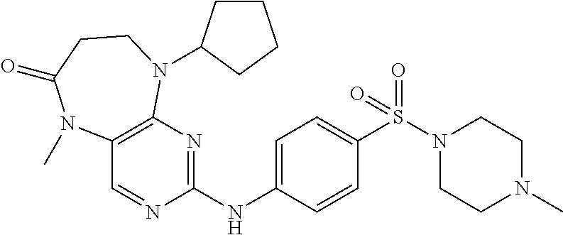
C1(S(=O)(=O)N2CCN(C)CC2)=CC=C(NC2=NC3=C(C=N2)N(C)C(=O)CCN3C2CCCC2)C=C1
